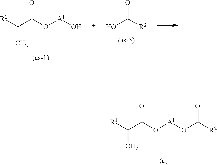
[R1]C(C(O[A1]OC([R2])=O)=O)=C.[R1]C(C(O[A1]O)=O)=C.OC([R2])=O
